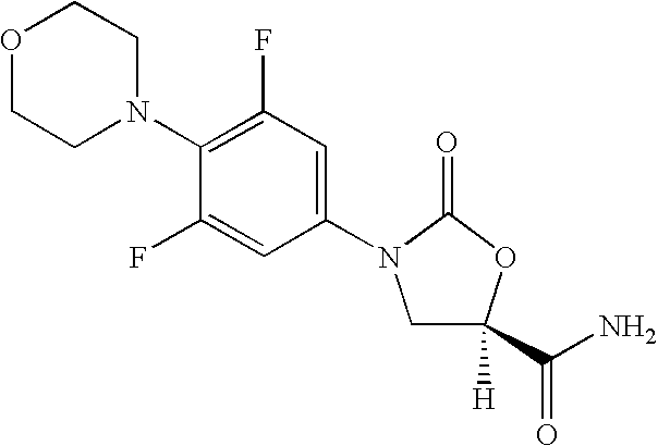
C1(N2CC([H])(C(N)=O)OC2=O)=CC(F)=C(N2CCOCC2)C(F)=C1
